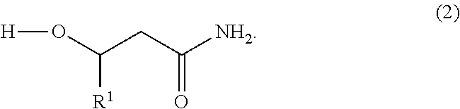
C(CC(O[H])[R1])([NH2])=O
